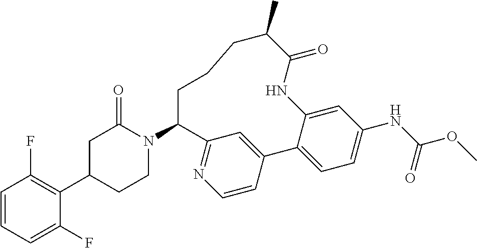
C1=CC=C(F)C(C2CCN(C3CCCC(C)C(=O)NC4=CC(NC(OC)=O)=CC=C4C4=CC3=NC=C4)C(=O)C2)=C1F
